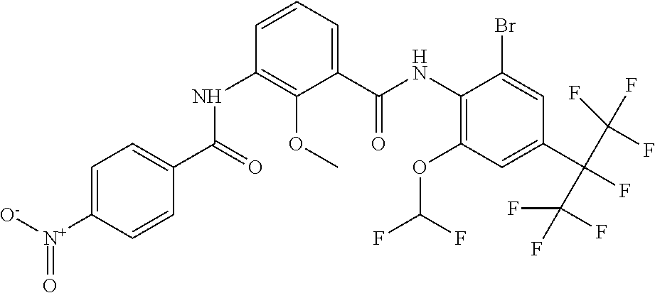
N(C1=C(OC(F)F)C=C(C(F)(C(F)(F)F)C(F)(F)F)C=C1Br)C(C1=CC=CC(NC(C2=CC=C([N+]([O-])=O)C=C2)=O)=C1OC)=O
